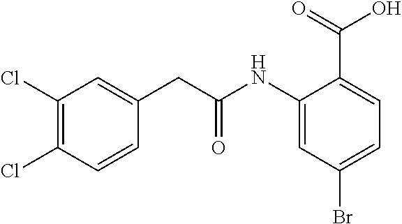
C1(NC(CC2=CC(Cl)=C(Cl)C=C2)=O)=CC(Br)=CC=C1C(=O)O
